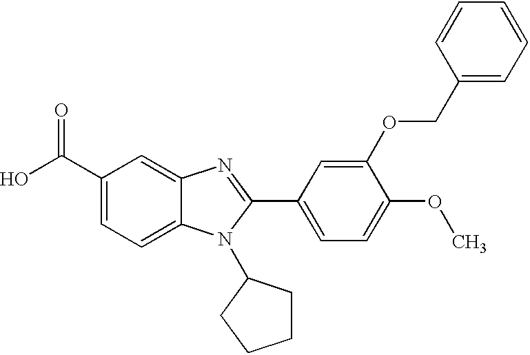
C1(C(O)=O)=CC=C2C(=C1)N=C(C1=CC=C(OC)C(OCC3=CC=CC=C3)=C1)N2C1CCCC1
